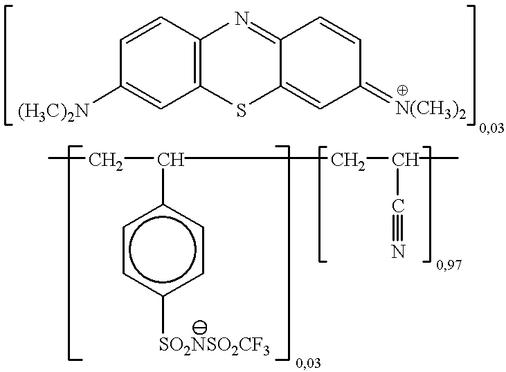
C1=CC2=C(C=C1[(H3C)2N])SC1=CC(=[N(CH3)2])C=CC1=N2.c1cc([SO2NSO2CF3])ccc1C(CC)CC(C#N)C
